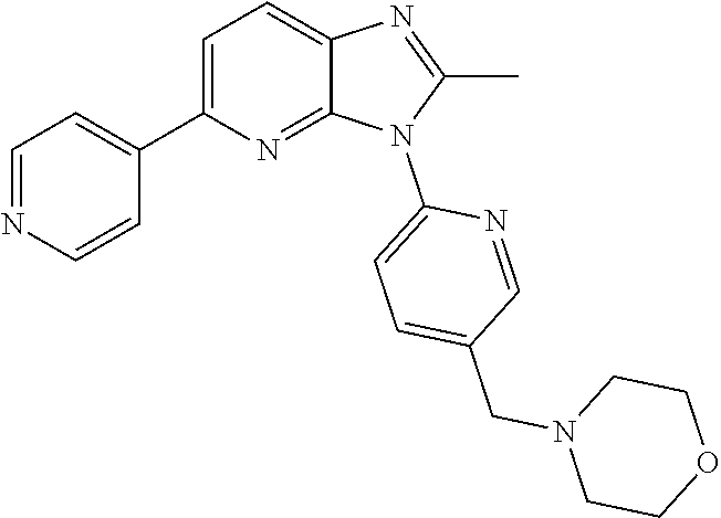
C1(C)=NC2=CC=C(C3=CC=NC=C3)N=C2N1C1=CC=C(CN2CCOCC2)C=N1
